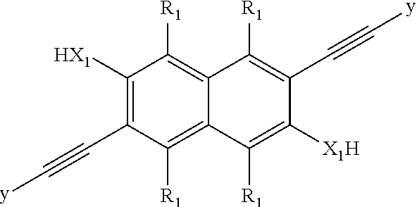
C1([HX1])=C(C#C[y])C([R1])=C2C(=C1[R1])C([R1])=C(C#C[y])C([X1H])=C2[R1]
